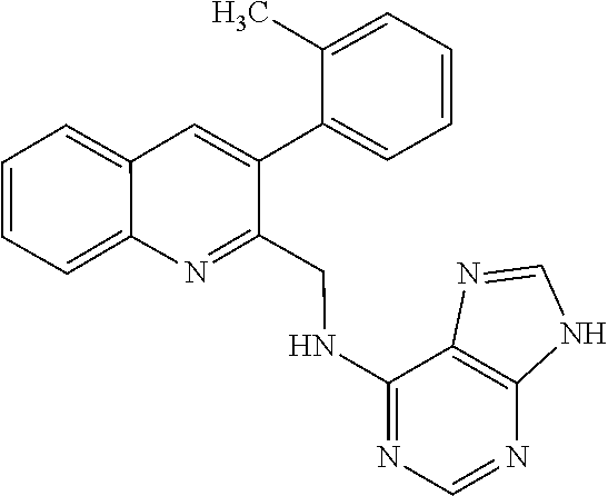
C1=CC=C2C(=C1)C=C(C1=CC=CC=C1C)C(CNC1=NC=NC3=C1N=CN3)=N2
